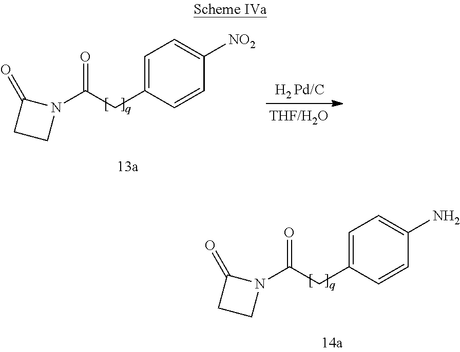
N1(C(CC2=CC=C([NO2])C=C2)=O)C(=O)CC1.N1(C(CC2=CC=C(N)C=C2)=O)C(=O)CC1
